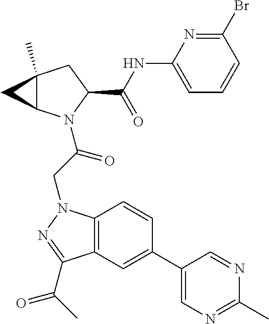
BrC1=NC(NC(C2CC3(C)C(N2C(CN2C4=C(C(C(C)=O)=N2)C=C(C2=CN=C(C)N=C2)C=C4)=O)C3)=O)=CC=C1
